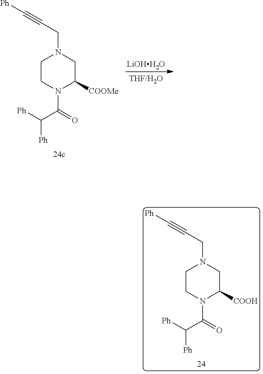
[LiOHH2O].C1CN(C(=O)C([Ph])[Ph])C([COOMe])CN1CC#C[Ph].C1CN(C(=O)C([Ph])[Ph])C([COOH])CN1CC#C[Ph]
